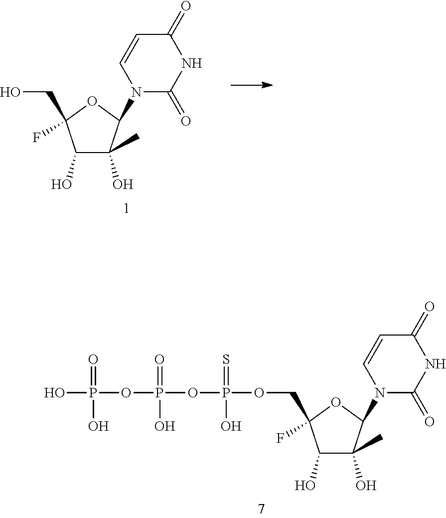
C1(O)C(C)(O)C(N2C(=O)NC(=O)C=C2)OC1(F)CO.C1(O)C(C)(O)C(N2C(=O)NC(=O)C=C2)OC1(F)COP(OP(=O)(O)OP(O)(=O)O)(=S)O
